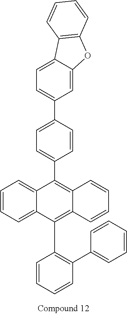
C1=CC=CC(C2=CC=CC=C2)=C1C1=C2C(=C(C3=CC=C(C4=CC=C5C(=C4)OC4=C5C=CC=C4)C=C3)C3=CC=CC=C13)C=CC=C2
